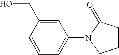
C1=CC=C(N2C(=O)CCC2)C=C1CO
